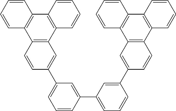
C12=C(C3=C(C4=C1C=CC=C4)C=CC=C3)C=C(C1=CC=CC(C3=CC=CC(C4=CC5=C(C=C4)C4=C(C6=C5C=CC=C6)C=CC=C4)=C3)=C1)C=C2
